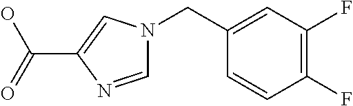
C1=NC(C(=O)O)=CN1CC1=CC(F)=C(F)C=C1
